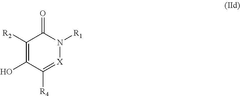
C1([R2])=C(O)C([R4])=[X]N([R1])C1=O
